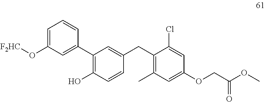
C1=C(O[F2HC])C=C(C2=C(O)C=CC(CC3=C(C)C=C(OCC(OC)=O)C=C3Cl)=C2)C=C1
